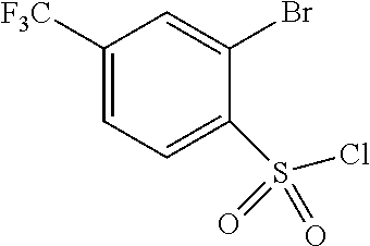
C1([F3C])=CC=C(S(Cl)(=O)=O)C(Br)=C1
